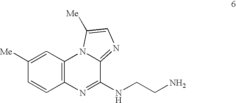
C1([Me])=CC2=C(C=C1)N=C(NCCN)C1=NC=C([Me])N21
